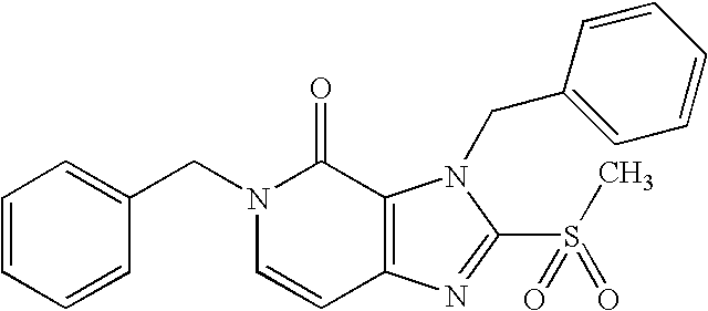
C1=CC=CC(CN2C=CC3=C(C2=O)N(CC2=CC=CC=C2)C(S(=O)(C)=O)=N3)=C1
